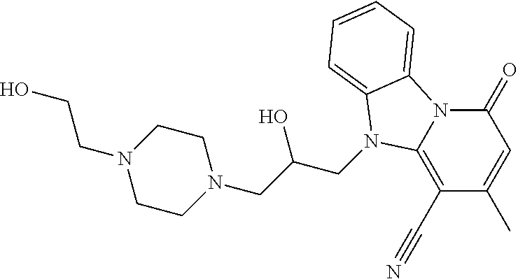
C1(=O)N2C(=C(C#N)C(C)=C1)N(CC(CN1CCN(CCO)CC1)O)C1=CC=CC=C21
